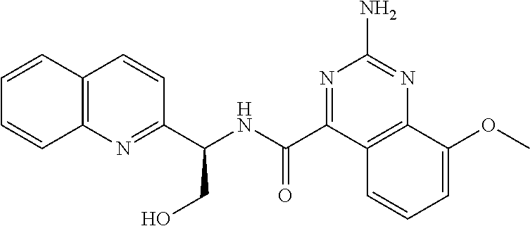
C(NC(=O)C1=NC(N)=NC2=C1C=CC=C2OC)(CO)C1=NC2=C(C=C1)C=CC=C2
